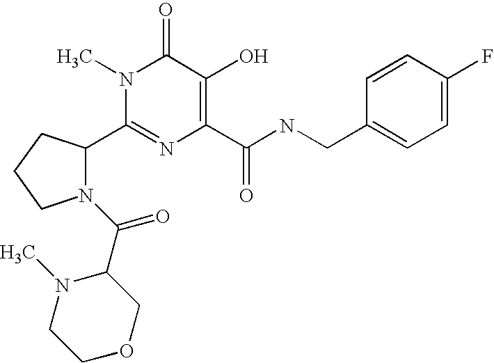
C1(C2N(C(=O)C3N(C)CCOC3)CCC2)=NC(C(NCC2=CC=C(F)C=C2)=O)=C(O)C(=O)N1C
